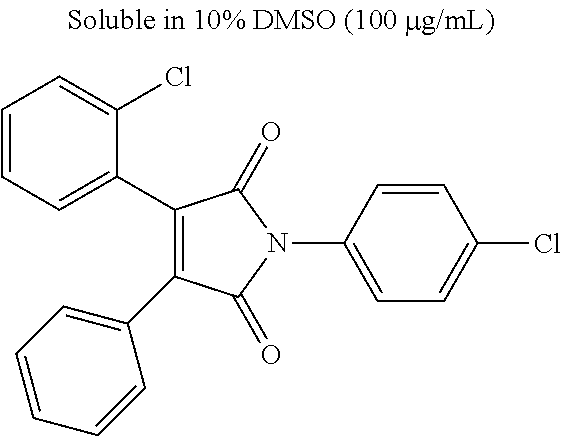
C1(C2=CC=CC=C2Cl)=C(C2=CC=CC=C2)C(=O)N(C2=CC=C(Cl)C=C2)C1=O
